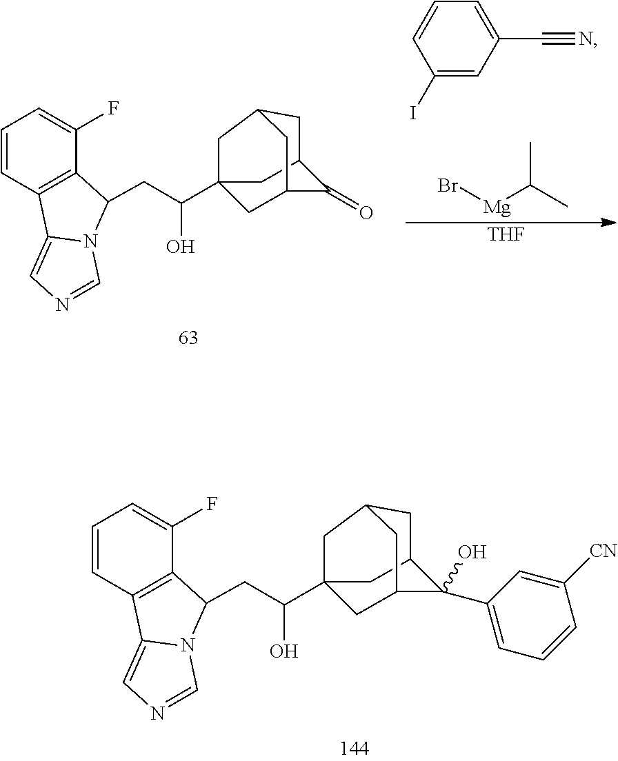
C12(C(O)CC3C4=C(C=CC=C4F)C4=CN=CN43)CC3C(C4=CC=CC([CN])=C4)(O)C(C1)CC(C3)C2.C12(C(O)CC3C4=C(C=CC=C4F)C4=CN=CN43)CC3C(=O)C(C1)CC(C3)C2.C1(I)=CC(C#N)=CC=C1.Br[Mg]C(C)C.[THF]
